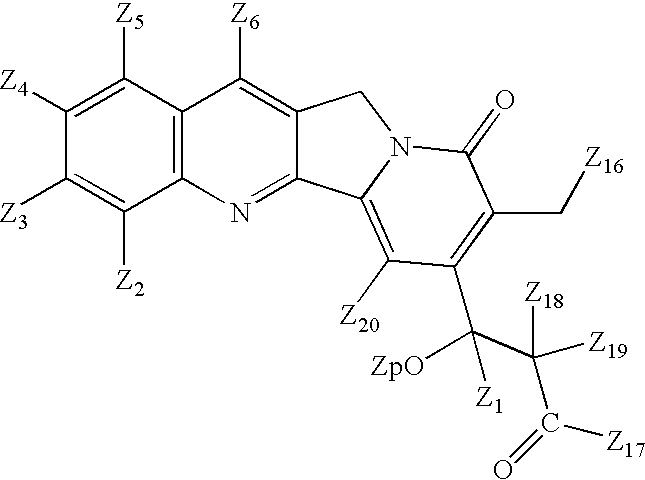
C12=C(C([Z5])=C([Z4])C([Z3])=C1[Z2])C([Z6])=C1C(=N2)C2=C([Z20])C(C(C([Z19])([Z18])C(=O)[Z17])([ZpO])[Z1])=C(C[Z16])C(=O)N2C1
